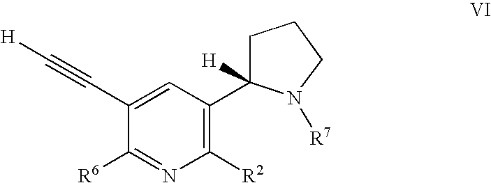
[R6]C1=NC([R2])=C(C2([H])N([R7])CCC2)C=C1C#C[H]
